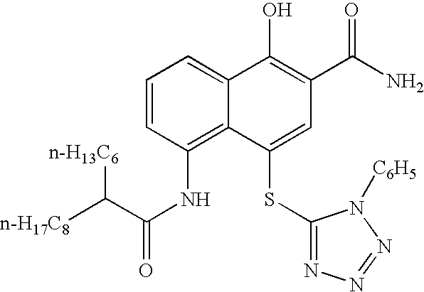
C1=CC(NC(=O)C([n-H17C8])[n-H13C6])=C2C(=C1)C(O)=C(C(N)=O)C=C2SC1=NN=NN1[C6H5]
